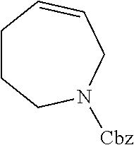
C1CCN([Cbz])CC=C1
